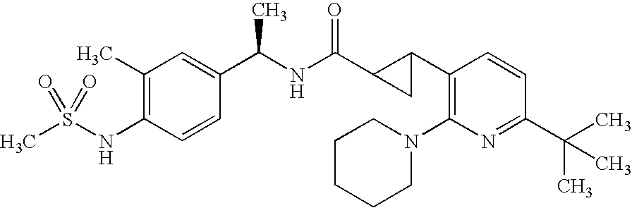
C1(C)=C(NS(C)(=O)=O)C=CC(C(C)NC(C2CC2C2=C(N3CCCCC3)N=C(C(C)(C)C)C=C2)=O)=C1
